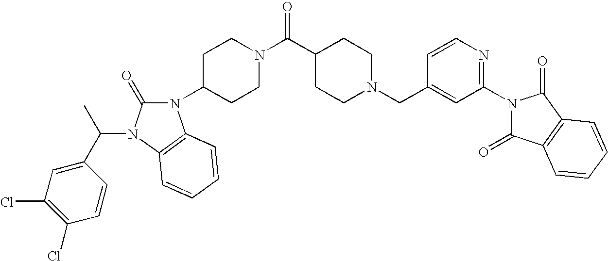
C(N1CCC(C(N2CCC(N3C(=O)N(C(C4=CC(Cl)=C(Cl)C=C4)C)C4=C3C=CC=C4)CC2)=O)CC1)C1=CC(N2C(=O)C3=C(C2=O)C=CC=C3)=NC=C1
